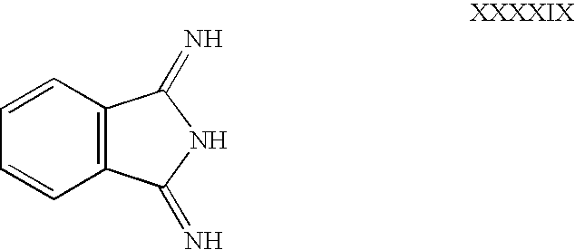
C1=CC2=C(C=C1)C(=N)NC2=N
